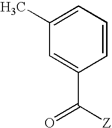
C1(C)=CC=CC(C([Z])=O)=C1
